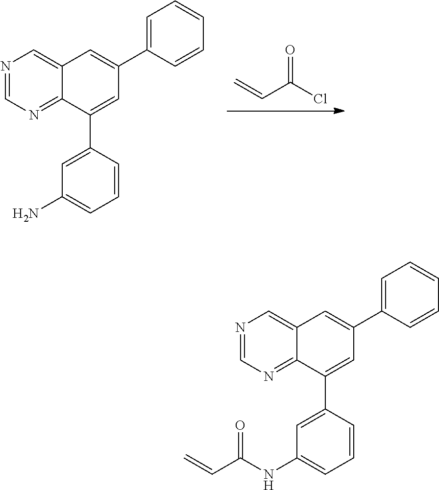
C=CC(Cl)=O.N1=CN=C2C(=C1)C=C(C1=CC=CC=C1)C=C2C1=CC(N)=CC=C1.N1=CN=C2C(=C1)C=C(C1=CC=CC=C1)C=C2C1=CC(NC(C=C)=O)=CC=C1
